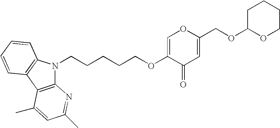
C(CCCCOC1=COC(COC2OCCCC2)=CC1=O)N1C2=C(C3=C1C=CC=C3)C(C)=CC(C)=N2
